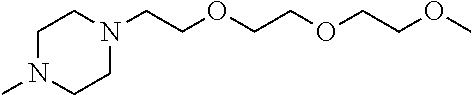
C1N(C)CCN(CCOCCOCCOC)C1
